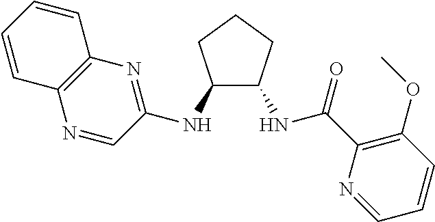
C1(NC2C(NC(C3=C(OC)C=CC=N3)=O)CCC2)=NC2=C(N=C1)C=CC=C2
